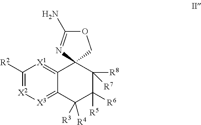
O1C(N)=NC2(C1)C1=[X1]C([R2])=[X2][X3]=C1C([R4])([R3])C([R5])([R6])C2([R8])[R7]
